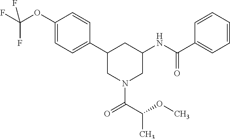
C1(OC(F)(F)F)=CC=C(C2CN(C(C(C)OC)=O)CC(NC(C3=CC=CC=C3)=O)C2)C=C1
